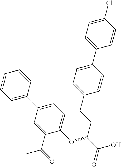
C1(Cl)=CC=C(C2=CC=C(CCC(C(O)=O)OC3=CC=C(C4=CC=CC=C4)C=C3C(C)=O)C=C2)C=C1
